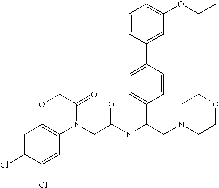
C1=C(Cl)C(Cl)=CC2=C1OCC(=O)N2CC(N(C(CN1CCOCC1)C1=CC=C(C2=CC(OCC)=CC=C2)C=C1)C)=O
